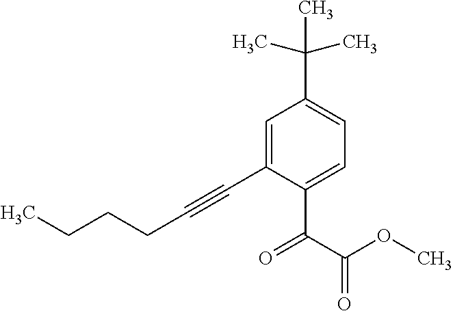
C1=C(C#CCCCC)C(C(C(OC)=O)=O)=CC=C1C(C)(C)C
